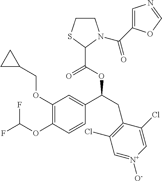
O(C1=C(OC(F)F)C=CC(C(OC(=O)C2SCCN2C(=O)C2=CN=CO2)CC2=C(Cl)C=[N+]([O-])C=C2Cl)=C1)CC1CC1
